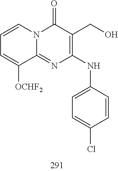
C1=CC=C([OCHF2])C2=NC(NC3=CC=C(Cl)C=C3)=C(CO)C(=O)N12
